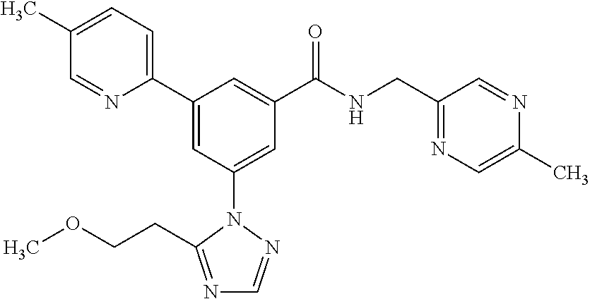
C1(C2=CC(N3N=CN=C3CCOC)=CC(C(NCC3=NC=C(C)N=C3)=O)=C2)=CC=C(C)C=N1
